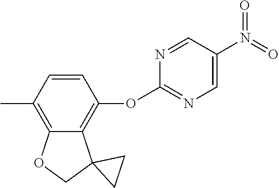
CC1=C2C(=C(OC3=NC=C(N(=O)=O)C=N3)C=C1)C1(CO2)CC1
